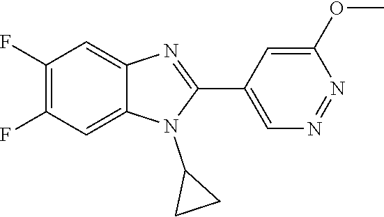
C1(F)=C(F)C=C2C(=C1)N=C(C1=CN=NC(OC)=C1)N2C1CC1
